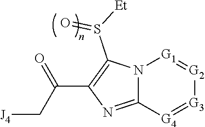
C(C1=C(S([Et])=O)N2C(=N1)[G4]=[G3][G2]=[G1]2)(C[J4])=O
